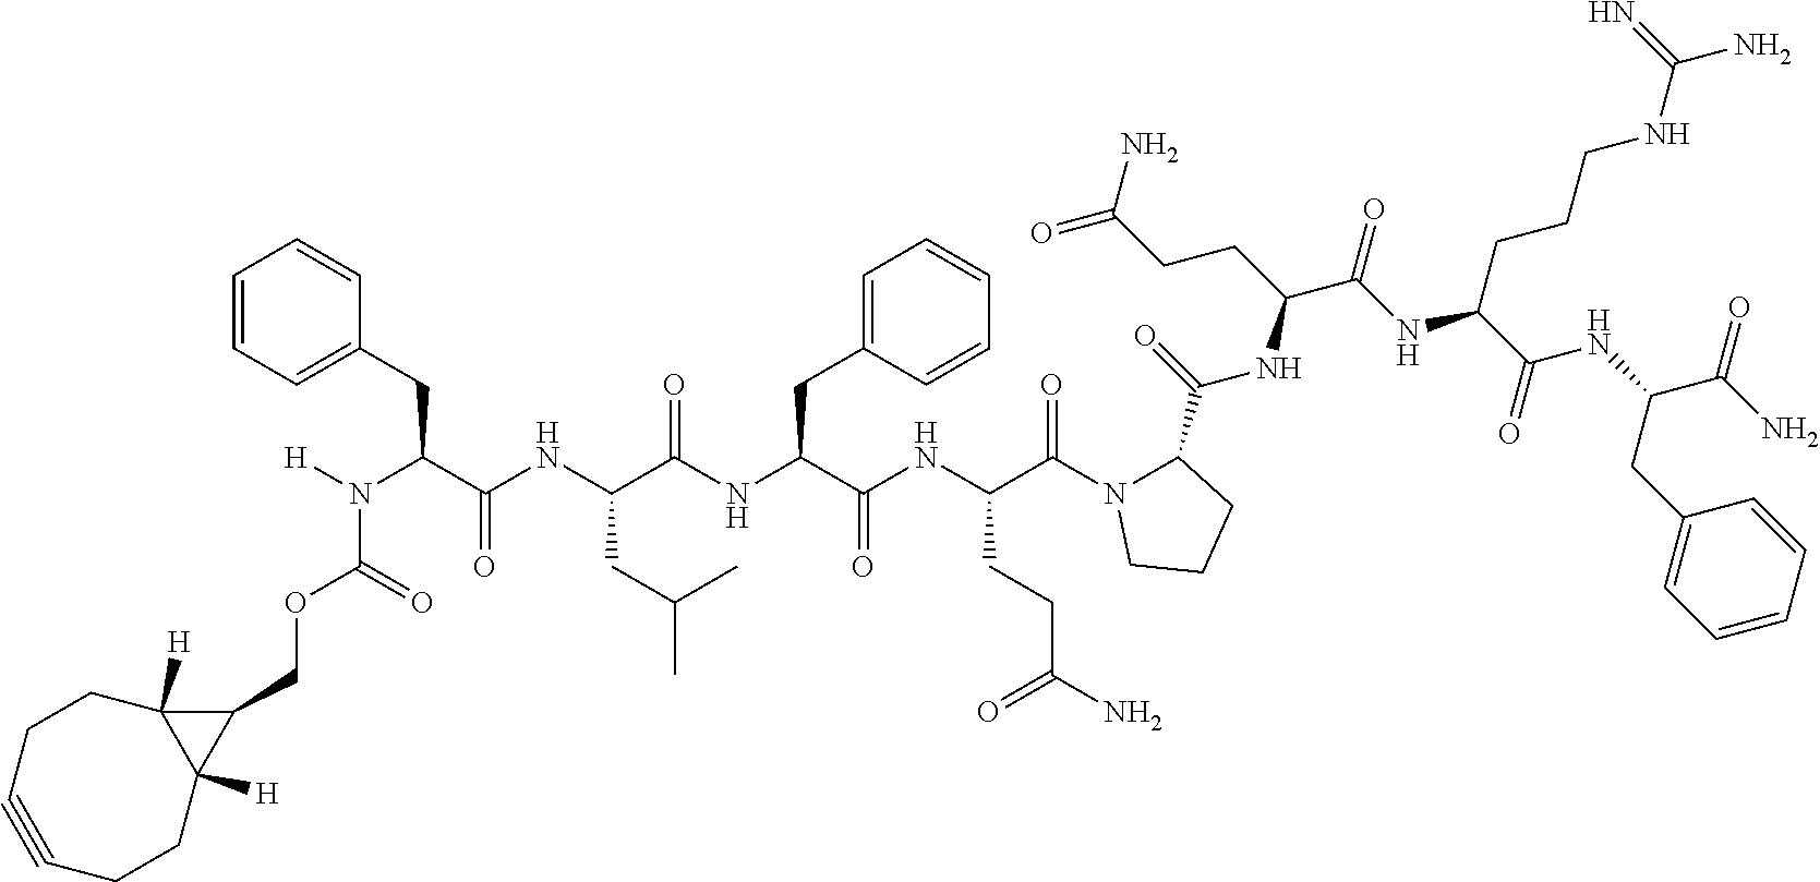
C1(COC(N([H])C(CC2=CC=CC=C2)C(NC(C(NC(C(NC(C(N2C(C(NC(CCC(N)=O)C(=O)NC(C(NC(C(N)=O)CC3=CC=CC=C3)=O)CCCNC(N)=N)=O)CCC2)=O)CCC(=O)N)=O)CC2=CC=CC=C2)=O)CC(C)C)=O)=O)C2([H])C1([H])CCC#CCC2
